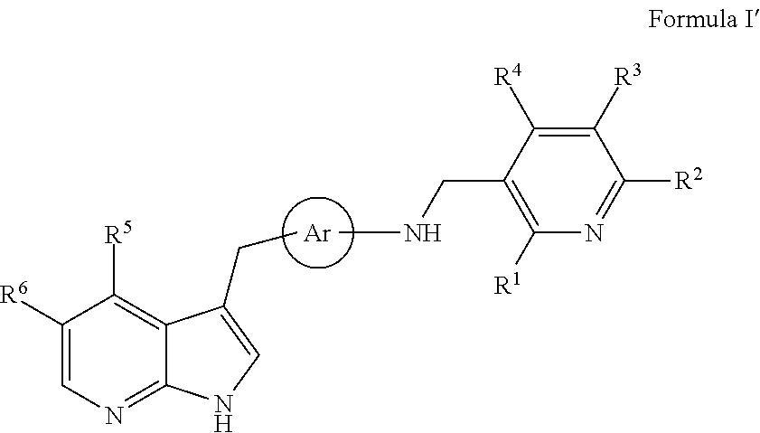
[Ar].N(CC1=C([R1])N=C([R2])C([R3])=C1[R4])C.CCC1=CNC2=NC=C([R6])C([R5])=C21
